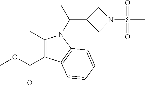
C1(C)=C(C(OC)=O)C2=C(C=CC=C2)N1C(C)C1CN(S(C)(=O)=O)C1
